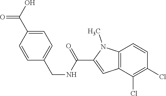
C1=CC(C(O)=O)=CC=C1CNC(C1=CC2=C(N1C)C=CC(Cl)=C2Cl)=O
